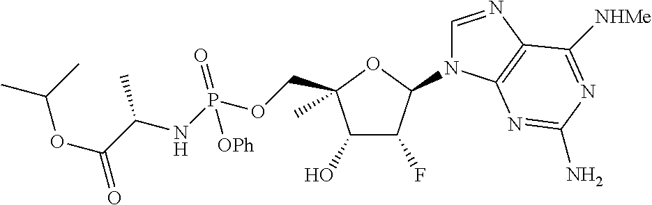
C1(O)C(F)C(N2C=NC3=C2N=C(N)N=C3[NHMe])OC1(COP(NC(C(OC(C)C)=O)C)(=O)[OPh])C
